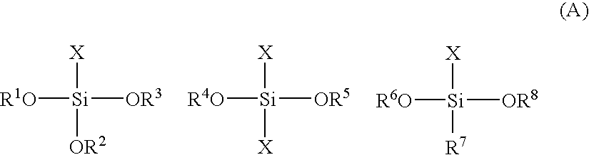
[Si]([OR3])([R1O])([X])[OR2].[Si]([OR5])([R4O])([X])[X].[Si]([OR8])([R6O])([X])[R7]
